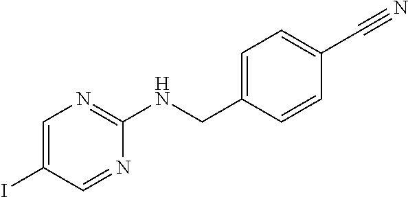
C1=C(CNC2=NC=C(I)C=N2)C=CC(C#N)=C1
